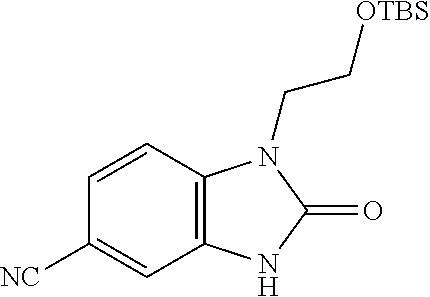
C12=C(C=CC([NC])=C1)N(CC[OTBS])C(=O)N2
